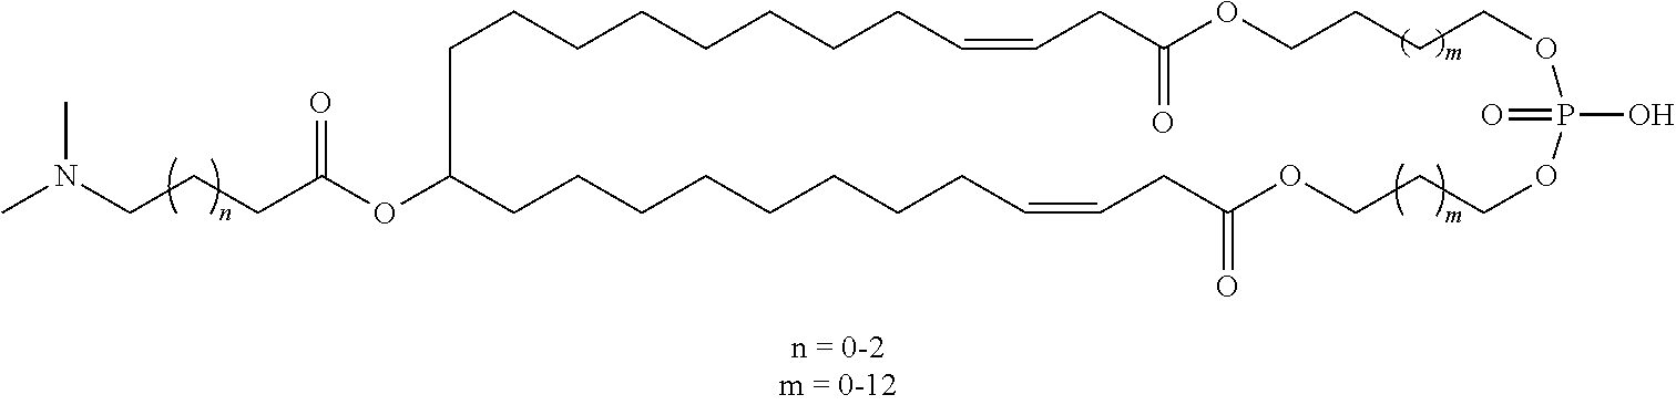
CN(CCCC(OC1CCCCCCCCC=CCC(=O)OCCCCOP(=O)(O)OCCCOC(=O)CC=CCCCCCCCC1)=O)C
